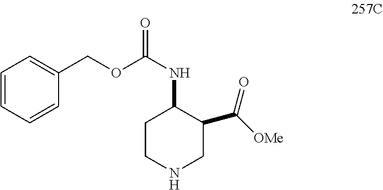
C1CNCC(C(=O)[OMe])C1NC(OCC1=CC=CC=C1)=O
